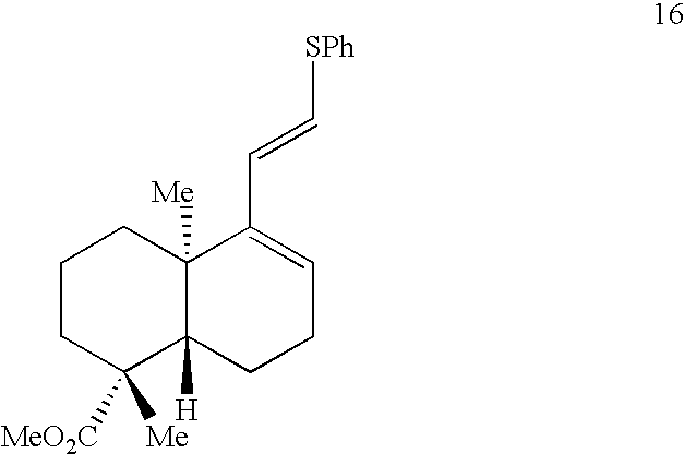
C1CC([Me])([MeO2C])C2([H])C([Me])(C1)C(C=C[SPh])=CCC2
